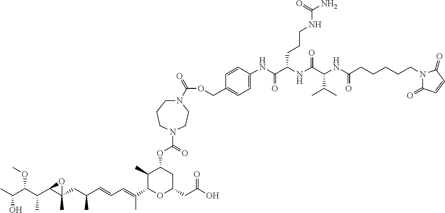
CC(C(C(C1C(CC(C=CC=C(C2OC(CC(O)=O)CC(OC(=O)N3CCCN(C(=O)OCC4=CC=C(NC(C(NC(C(NC(CCCCCN5C(=O)C=CC5=O)=O)C(C)C)=O)CCCNC(N)=O)=O)C=C4)CC3)C2C)C)C)(C)O1)C)OC)O
